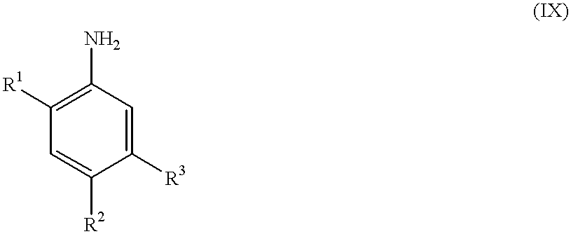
C1([R3])=CC(N)=C([R1])C=C1[R2]
